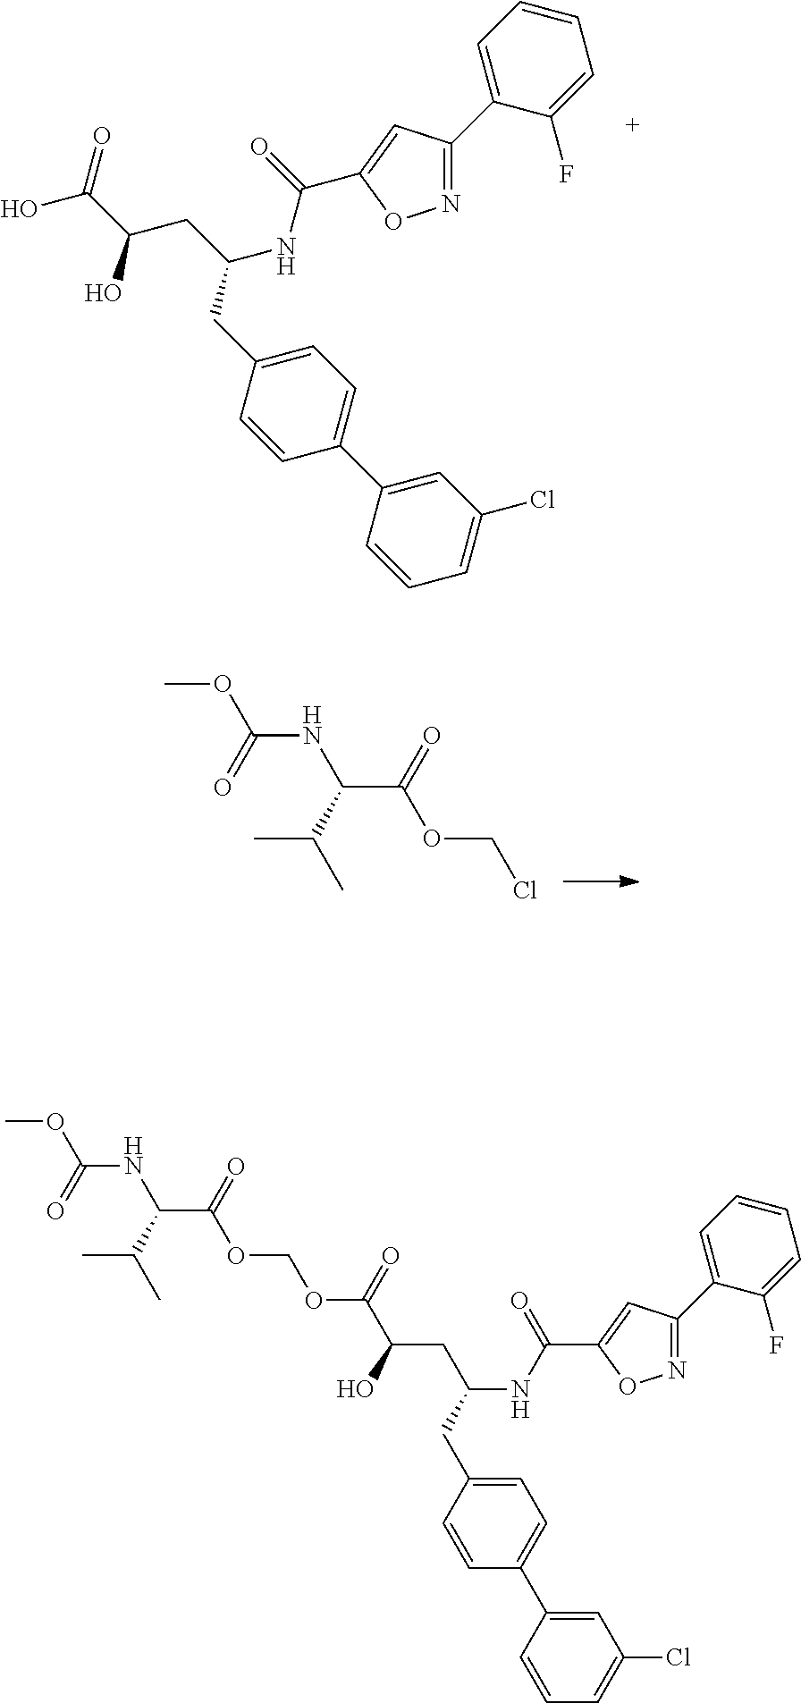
C1=C(CC(NC(=O)C2=CC(C3=CC=CC=C3F)=NO2)CC(O)C(=O)O)C=CC(C2=CC(Cl)=CC=C2)=C1.C(NC(C(C)C)C(OCCl)=O)(OC)=O.C(NC(C(C)C)C(OCOC(C(O)CC(NC(=O)C1=CC(C2=CC=CC=C2F)=NO1)CC1=CC=C(C2=CC(Cl)=CC=C2)C=C1)=O)=O)(OC)=O
